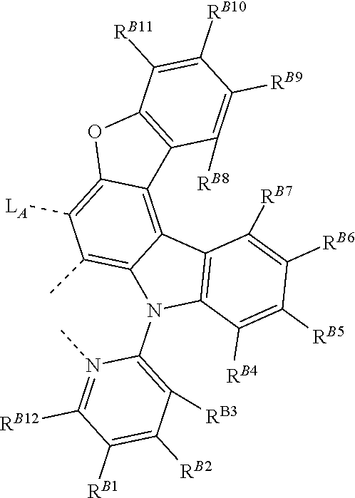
CN1=C([RB12])C([RB1])=C([RB2])C([RB3])=C1N1C2=C(C3=C4C(=C([LA])C(C)=C13)OC1=C4C([RB8])=C([RB9])C([RB10])=C1[RB11])C([RB7])=C([RB6])C([RB5])=C2[RB4]
